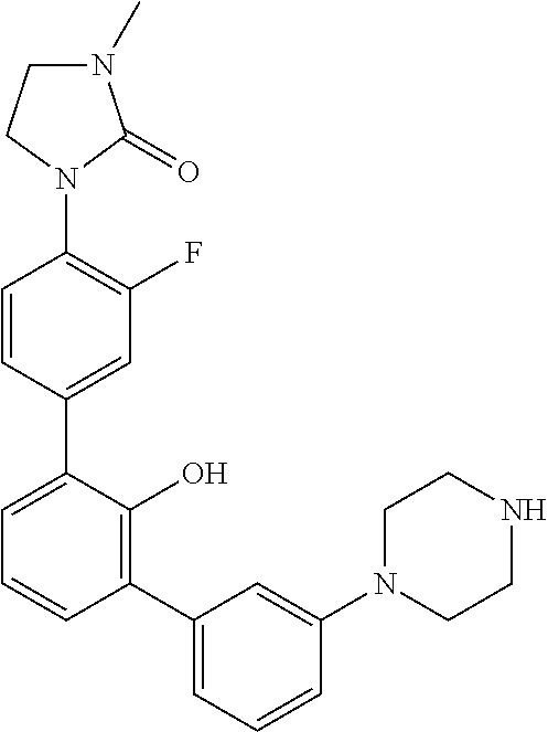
C1(N2C(=O)N(C)CC2)=C(F)C=C(C2=CC=CC(C3=CC=CC(N4CCNCC4)=C3)=C2O)C=C1
